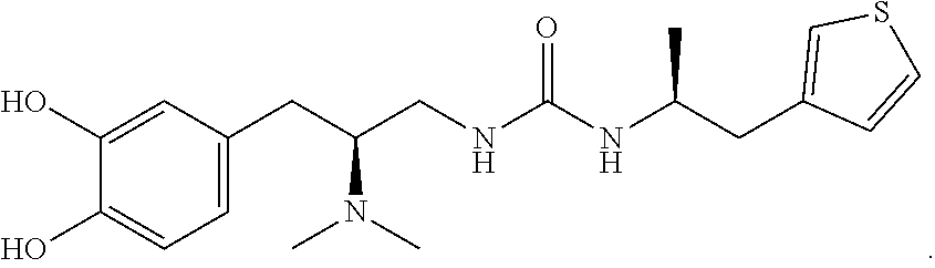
C1(O)=CC=C(CC(CNC(NC(CC2=CSC=C2)C)=O)N(C)C)C=C1O
